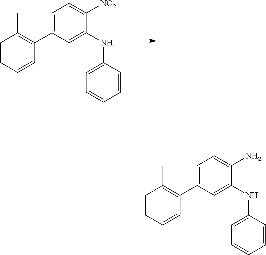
C1=C(C2=C(C)C=CC=C2)C=C(NC2=CC=CC=C2)C([NO2])=C1.C1=C(C2=C(C)C=CC=C2)C=C(NC2=CC=CC=C2)C(N)=C1
